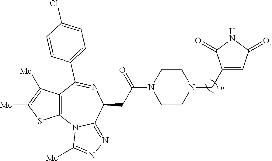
C12=C(N3C(=NN=C3[Me])C(CC(=O)N3CCN(CC4=CC(=O)NC4=O)CC3)N=C1C1=CC=C(Cl)C=C1)SC([Me])=C2[Me]
